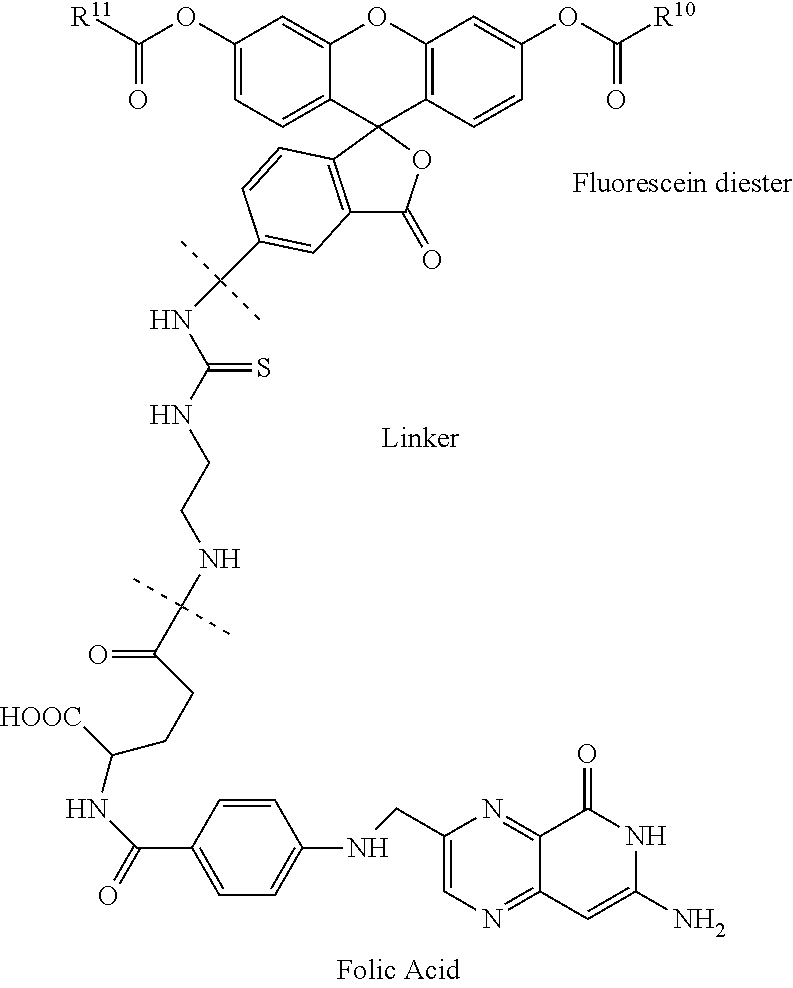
[R11]C(OC1=CC=C2C(=C1)OC1=C(C=CC(OC([R10])=O)=C1)C21OC(=O)C2=C1C=CC(C(C)(C)NC(NCCNC(C)(C)C(CCC(NC(=O)C1=CC=C(NCC3=CN=C4C(=N3)C(=O)NC(N)=C4)C=C1)[HOOC])=O)=S)=C2)=O
